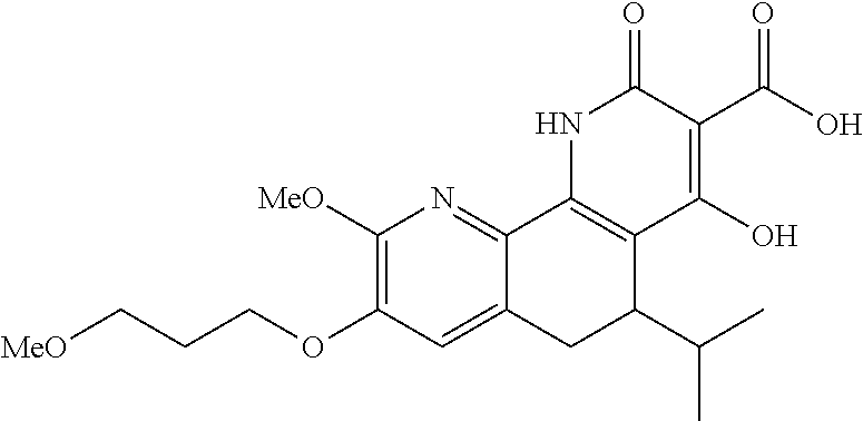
C12=CC(OCCC[MeO])=C([MeO])N=C1C1=C(C(C(C)C)C2)C(O)=C(C(=O)O)C(=O)N1
